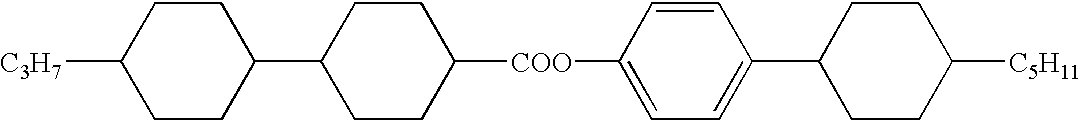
C1CC(C2CCC([C3H7])CC2)CCC1[COO]C1=CC=C(C2CCC([C5H11])CC2)C=C1
